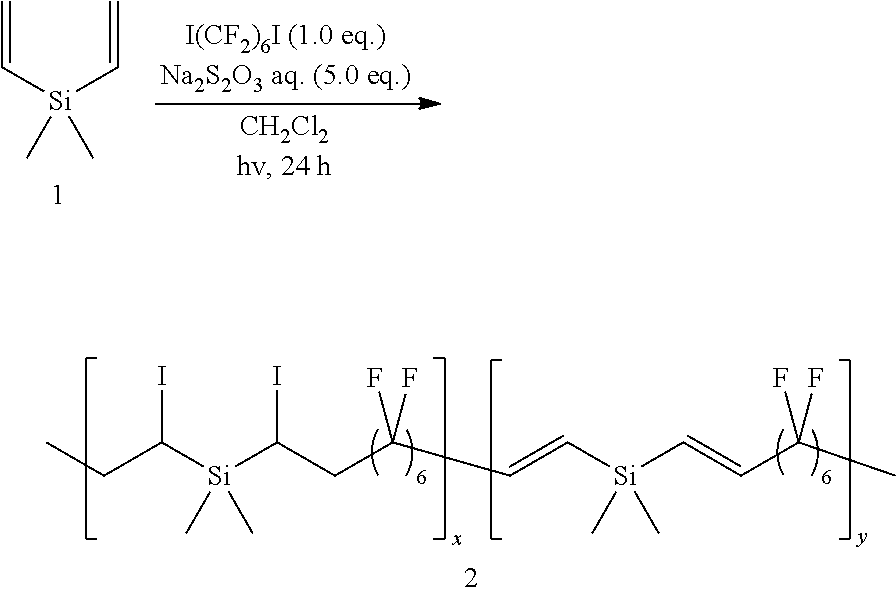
CCC([Si](C(CC(C=C[Si](C=CC(C)(F)F)(C)C)(F)F)I)(C)C)I.C=C[Si](C=C)(C)C
